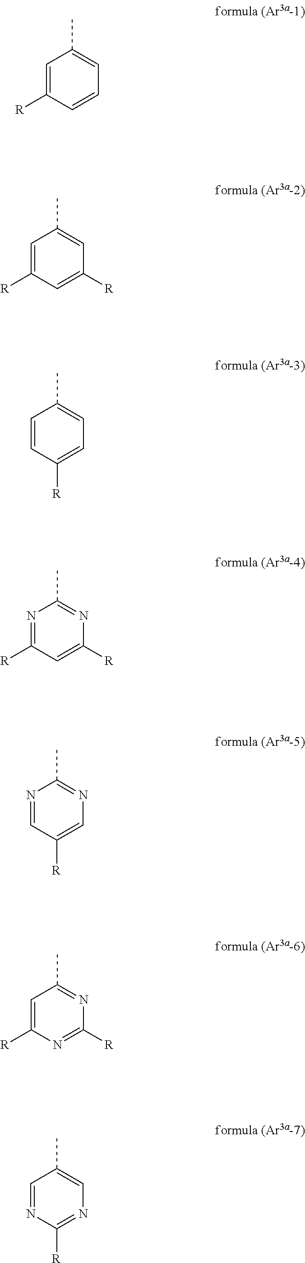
C1=C([R])C=CC=C1C.C1=C([R])C=C([R])C=C1C.C1=CC([R])=CC=C1C.N1=C([R])C=C([R])N=C1C.N1=CC([R])=CN=C1C.C1=C([R])N=C([R])N=C1C.C1=NC([R])=NC=C1C
